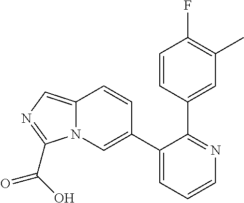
C1(C2=CN3C(=CN=C3C(O)=O)C=C2)=CC=CN=C1C1=CC(C)=C(F)C=C1
